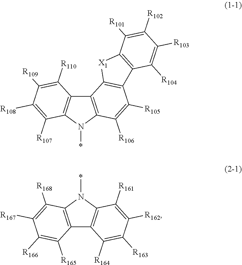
C12=C(N(*)C3=C1C([R110])=C([R109])C([R108])=C3[R107])C([R106])=C([R105])C1=C2[X1]C2=C1C([R104])=C([R103])C([R102])=C2[R101].C12=C(N(*)C3=C1C([R164])=C([R163])C([R162])=C3[R161])C([R168])=C([R167])C([R166])=C2[R165]
